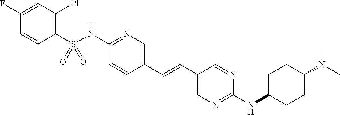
C1(S(NC2=NC=C(C=CC3=CN=C(NC4CCC(N(C)C)CC4)N=C3)C=C2)(=O)=O)=C(Cl)C=C(F)C=C1
